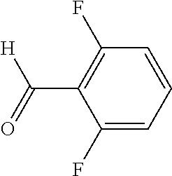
C1(F)=CC=CC(F)=C1C(=O)[H]
